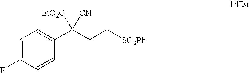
C1=C(F)C=CC(C(CC[SO2Ph])([CN])[EtO2C])=C1
